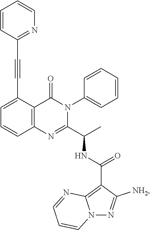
C1=C(C#CC2=NC=CC=C2)C2=C(C=C1)N=C(C(C)NC(C1=C3N(N=C1[NH2])C=CC=N3)=O)N(C1=CC=CC=C1)C2=O
